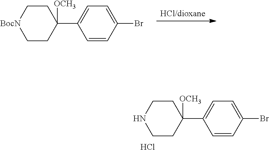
[HCl/dioxane].C1=CC(Br)=CC=C1C1([OCH3])CC[BocN]CC1.C1=CC(Br)=CC=C1C1([OCH3])CCNCC1.Cl
